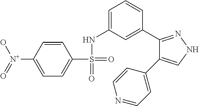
C1([N+](O)=O)=CC=C(S(=O)(NC2=CC=CC(C3=NNC=C3C3=CC=NC=C3)=C2)=O)C=C1
